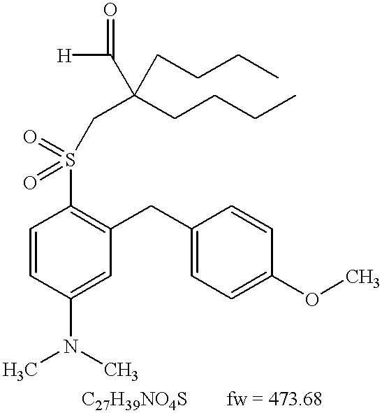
C1=CC(N(C)C)=CC(CC2=CC=C(OC)C=C2)=C1S(=O)(=O)CC(CCCC)(C([H])=O)CCCC.[C27H39NO4S].[fw = 473.68]
